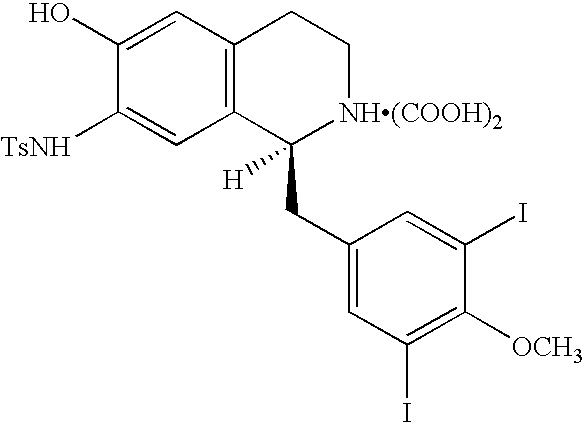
C12=C(C=C(O)C([TsNH])=C1)CC[NH(COOH)2]C2(CC1=CC(I)=C([OCH3])C(I)=C1)[H]
